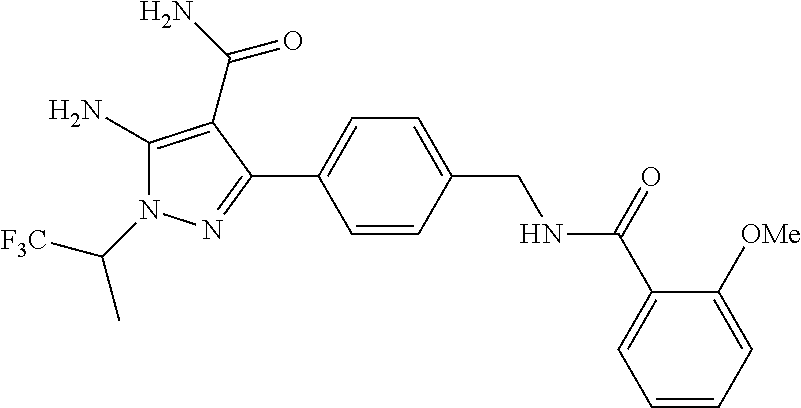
C(N1C(N)=C(C(N)=O)C(C2=CC=C(CNC(C3=CC=CC=C3[OMe])=O)C=C2)=N1)(C)[F3C]
